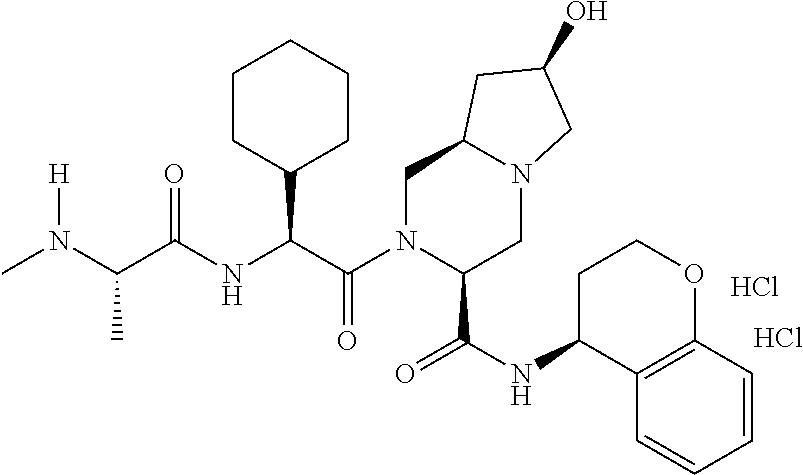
C1N(C(C(NC(C(N(C)[H])C)=O)C2CCCCC2)=O)C(C(NC2C3=C(OCC2)C=CC=C3)=O)CN2C1CC(O)C2.Cl.Cl
